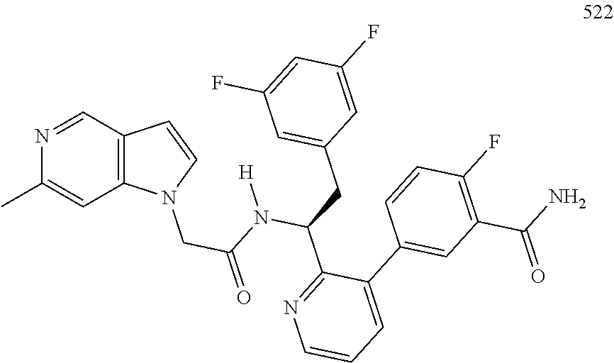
N1=CC2=C(C=C1C)N(CC(=O)N([H])C(CC1=CC(F)=CC(F)=C1)C1=NC=CC=C1C1=CC(C(N)=O)=C(F)C=C1)C=C2
